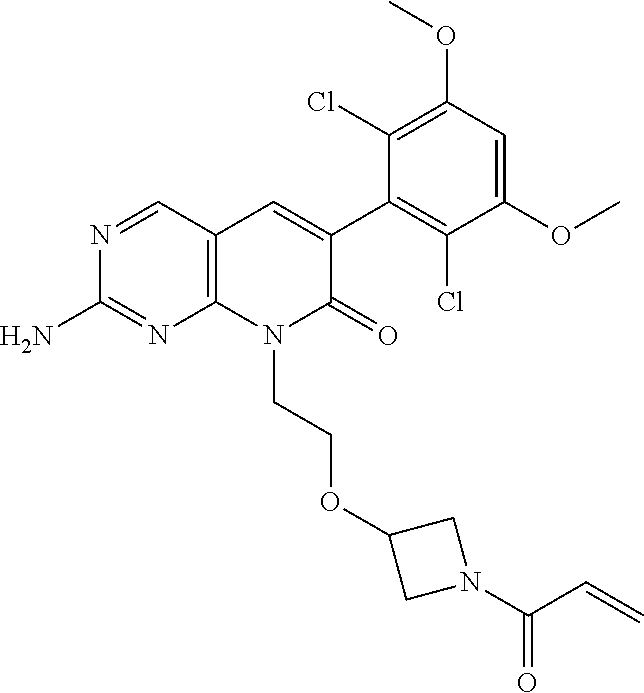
C1(N)=NC2=C(C=N1)C=C(C1=C(Cl)C(OC)=CC(OC)=C1Cl)C(=O)N2CCOC1CN(C(C=C)=O)C1
